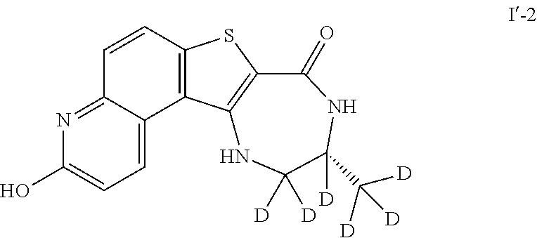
C1(O)=CC=C2C(=N1)C=CC1=C2C2=C(S1)C(=O)NC(C([D])([D])[D])([D])C([D])([D])N2
